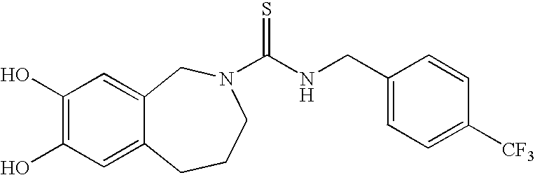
C1(O)=C(O)C=C2C(=C1)CN(C(NCC1=CC=C([CF3])C=C1)=S)CCC2
